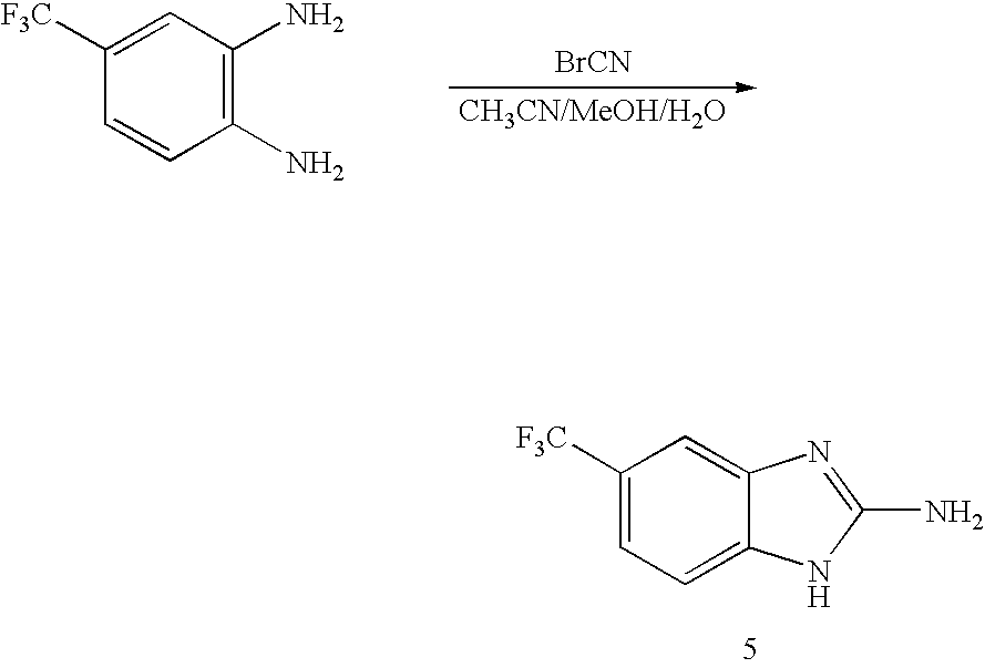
[BrCN].C1(N)=C(N)C=C([F3C])C=C1.C1([F3C])=CC=C2C(=C1)N=C(N)N2
